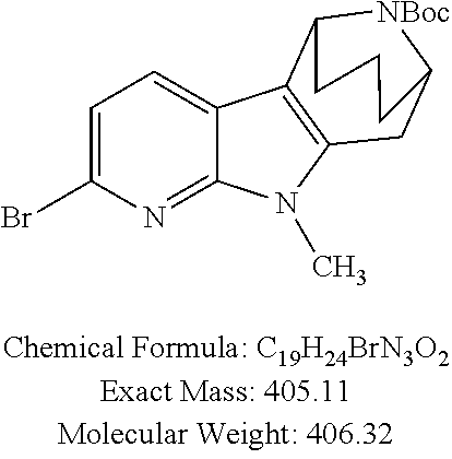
BrC1=CC=C2C(=N1)N(C)C1=C2C2[NBoc]C(C1)CCC2
